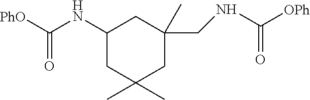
[PhO]C(NC1CC(C)(C)CC(C)(CNC([OPh])=O)C1)=O
